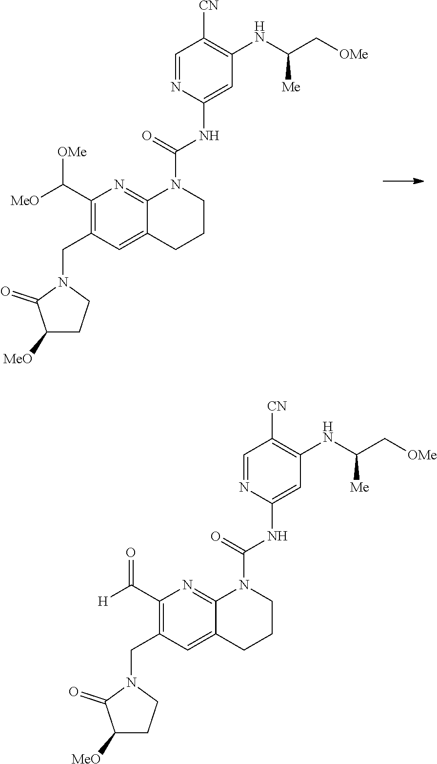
C1(C([MeO])[OMe])=C(CN2C(=O)C([MeO])CC2)C=C2C(=N1)N(C(=O)NC1=CC(NC(C[OMe])[Me])=C([CN])C=N1)CCC2.C1(C([H])=O)=C(CN2C(=O)C([MeO])CC2)C=C2C(=N1)N(C(=O)NC1=CC(NC(C[OMe])[Me])=C([CN])C=N1)CCC2
